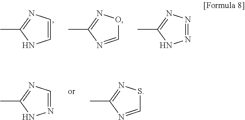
C1=CN=C(C)N1.C1=NC(C)=NO1.N1=NN=C(C)N1.N1=CN=C(C)N1.C1=NC(C)=NS1
